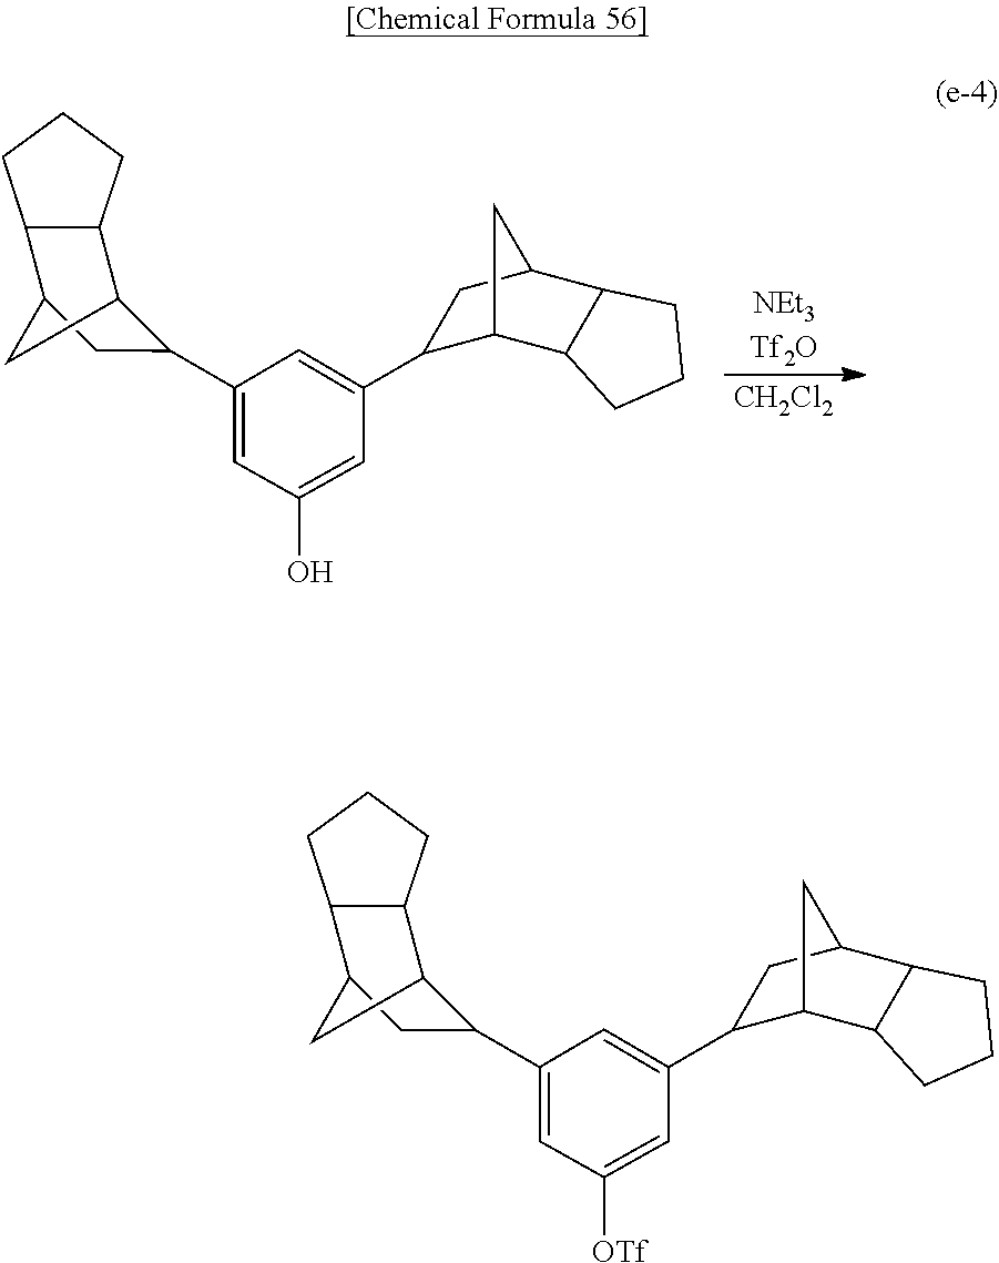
[CH2Cl2].OC1=CC(C2C3C4C(C(C2)C3)CCC4)=CC(C2C3C4C(C(C2)C3)CCC4)=C1.[NEt3Tf2O].[OTf]C1=CC(C2C3C4C(C(C2)C3)CCC4)=CC(C2C3C4C(C(C2)C3)CCC4)=C1
